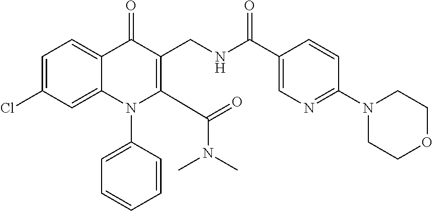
C1=C(Cl)C=C2C(=C1)C(=O)C(CNC(C1=CN=C(N3CCOCC3)C=C1)=O)=C(C(=O)N(C)C)N2C1=CC=CC=C1
